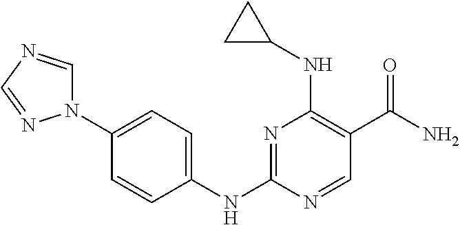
N1=C(NC2=CC=C(N3C=NC=N3)C=C2)N=CC(C(N)=O)=C1NC1CC1
